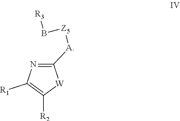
C1([A][Z5]B[R3])=NC([R1])=C([R2])[W]1
